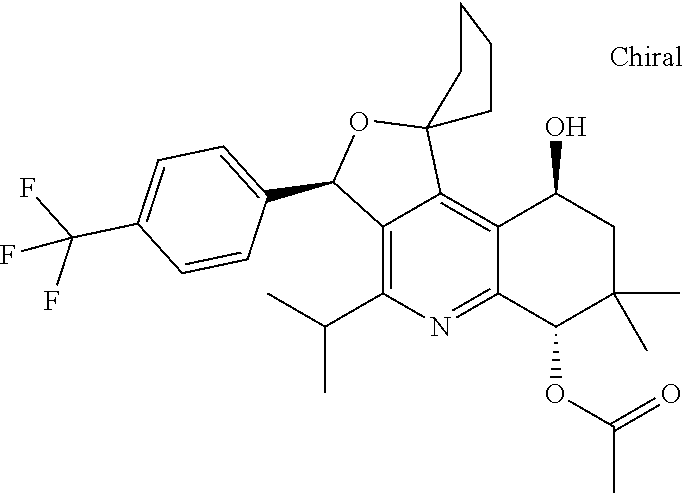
C12=C(C(C)C)N=C3C(=C1C1(OC2C2=CC=C(C(F)(F)F)C=C2)CCCC1)C(O)CC(C)(C)C3OC(=O)C
